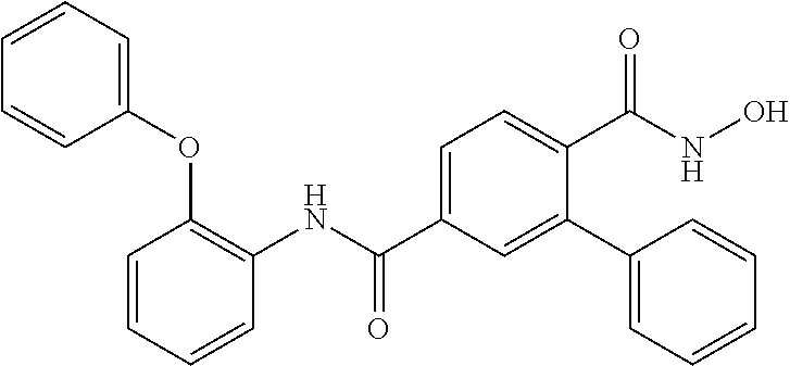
C1(C(NC2=C(OC3=CC=CC=C3)C=CC=C2)=O)=CC=C(C(NO)=O)C(C2=CC=CC=C2)=C1
